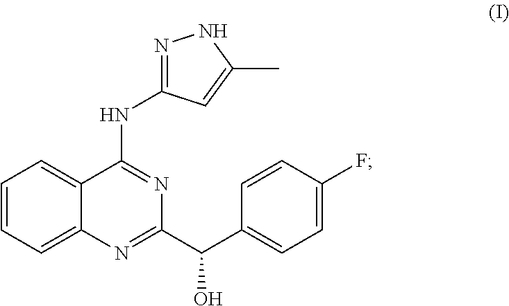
C1=CC=C2C(=C1)C(NC1=NNC(C)=C1)=NC(C(C1=CC=C(F)C=C1)O)=N2
